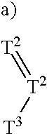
[T2]=[T2][T3]
